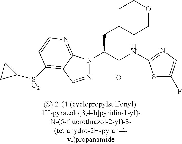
C1C(CC(N2N=CC3=C([SO2]C4CC4)C=CN=C23)C(NC2=NC=C(F)S2)=O)CCOC1
